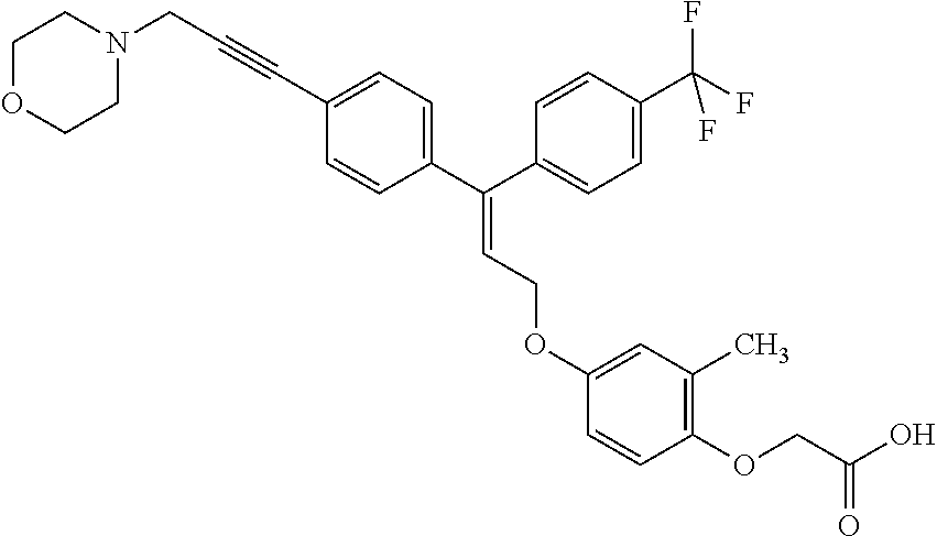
C1(C#CCN2CCOCC2)=CC=C(C(C2=CC=C(C(F)(F)F)C=C2)=CCOC2=CC(C)=C(OCC(O)=O)C=C2)C=C1
